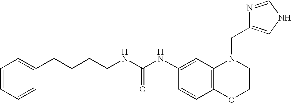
C1(NC(NCCCCC2=CC=CC=C2)=O)=CC2=C(C=C1)OCCN2CC1=CNC=N1
